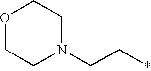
O1CCN(CC*)CC1
